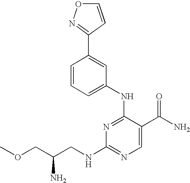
N1=C(NC2=CC=CC(C3=NOC=C3)=C2)C(C(N)=O)=CN=C1NCC(COC)N
